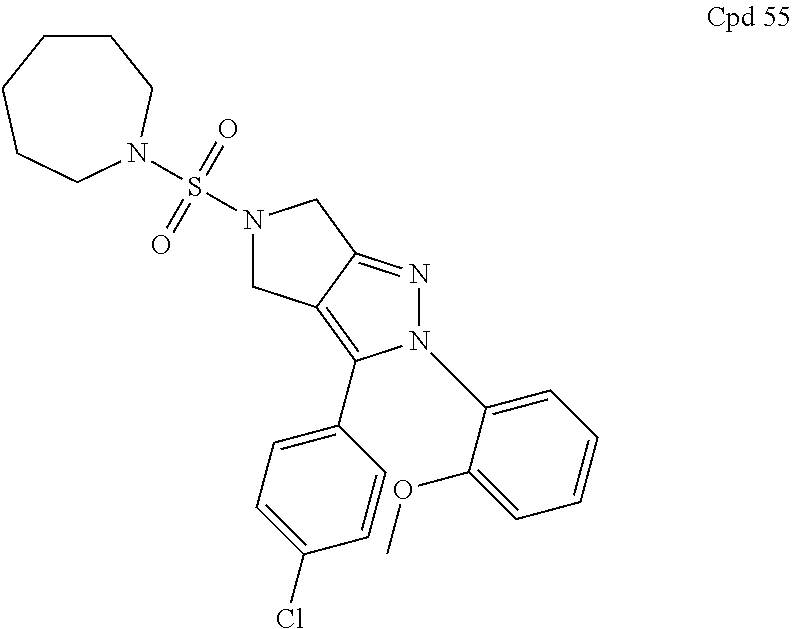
N1(S(=O)(=O)N2CCCCCC2)CC2=C(C3=CC=C(Cl)C=C3)N(C3=CC=CC=C3OC)N=C2C1
